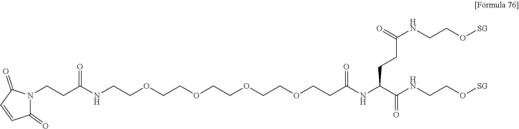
N1(CCC(NCCOCCOCCOCCOCCC(NC(C(NCCO[SG])=O)CCC(NCCO[SG])=O)=O)=O)C(=O)C=CC1=O
